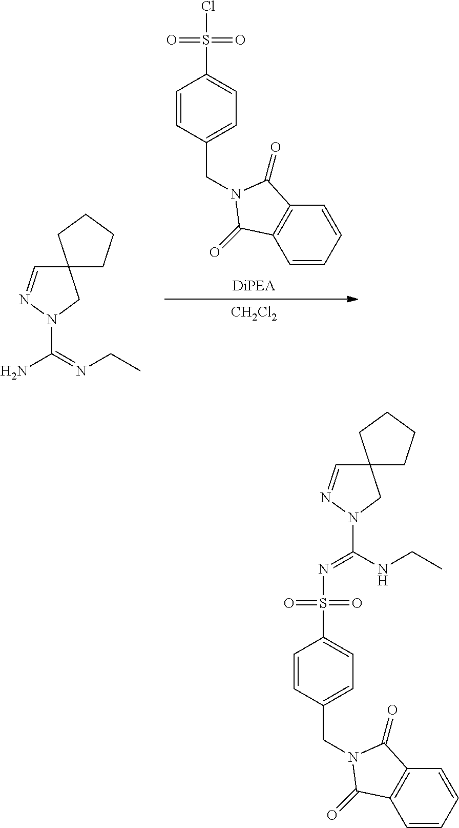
NC(=NCC)N1CC2(C=N1)CCCC2.C1=CC=CC2=C1C(=O)N(CC1=CC=C(S(=O)(=O)Cl)C=C1)C2=O.[CH2Cl2].N(=C(NCC)N1CC2(C=N1)CCCC2)S(=O)(=O)C1=CC=C(CN2C(=O)C3=C(C=CC=C3)C2=O)C=C1
